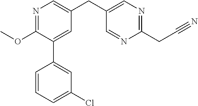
O(C1=NC=C(CC2=CN=C(CC#N)N=C2)C=C1C1=CC(Cl)=CC=C1)C
